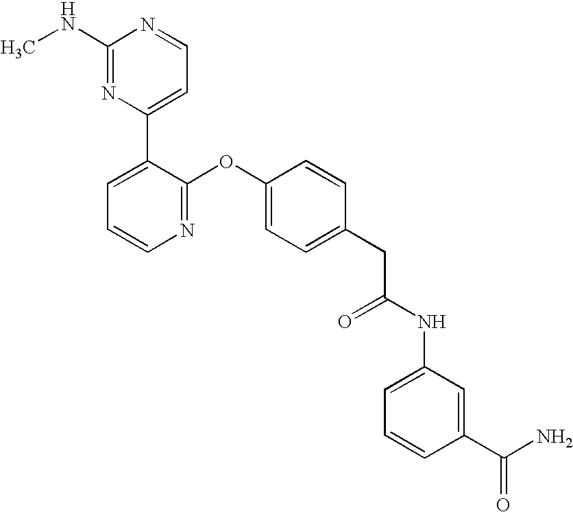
N1=C(OC2=CC=C(CC(NC3=CC=CC(C(N)=O)=C3)=O)C=C2)C(C2=CC=NC(NC)=N2)=CC=C1
